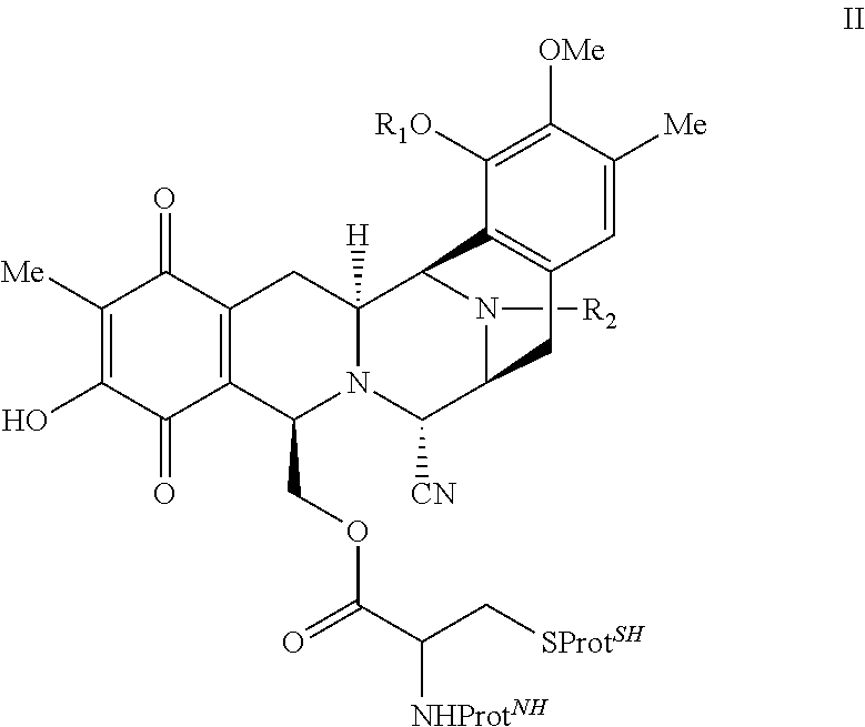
C1([Me])=C(O)C(=O)C2=C(C1=O)CC1([H])N(C2COC(C(C[SProtSH])[NHProtNH])=O)C([CN])C2N([R2])C1C1=C(C2)C=C([Me])C([OMe])=C1[R1O]
